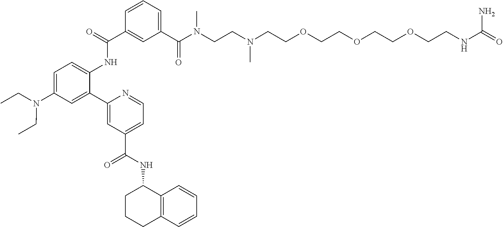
C1=CC=C(C(N(CCN(CCOCCOCCOCCNC(=O)N)C)C)=O)C=C1C(=O)NC1=CC=C(N(CC)CC)C=C1C1=CC(C(NC2CCCC3=C2C=CC=C3)=O)=CC=N1
